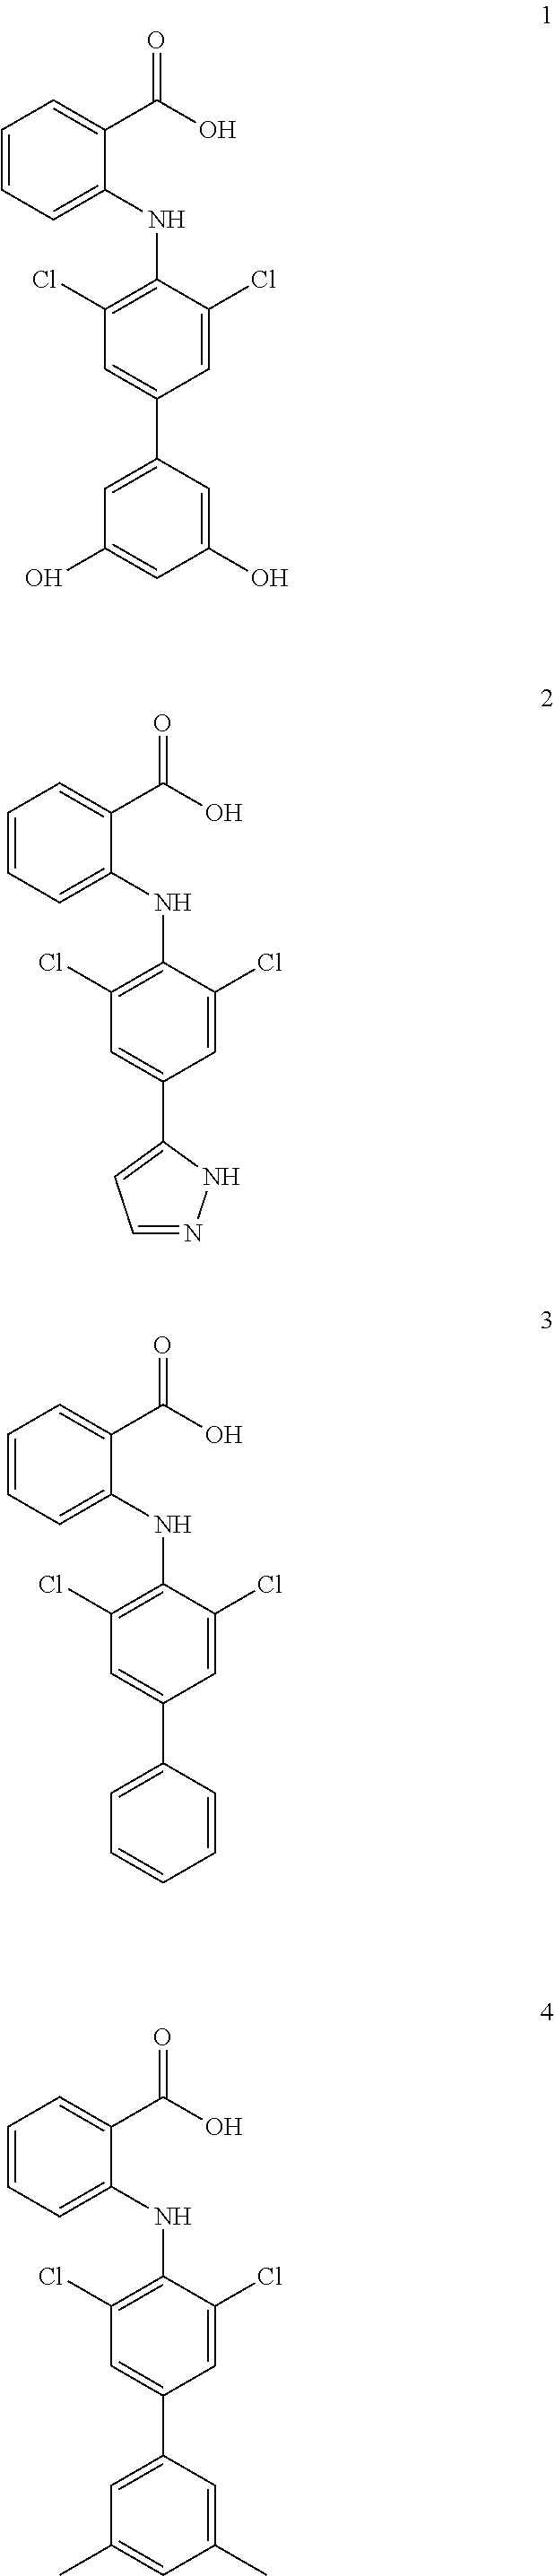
C1=C(Cl)C(NC2=CC=CC=C2C(O)=O)=C(Cl)C=C1C1=CC(O)=CC(O)=C1.C1=C(Cl)C(NC2=CC=CC=C2C(O)=O)=C(Cl)C=C1C1=CC=NN1.C1=C(Cl)C(NC2=CC=CC=C2C(O)=O)=C(Cl)C=C1C1=CC=CC=C1.C1=C(Cl)C(NC2=CC=CC=C2C(O)=O)=C(Cl)C=C1C1=CC(C)=CC(C)=C1
